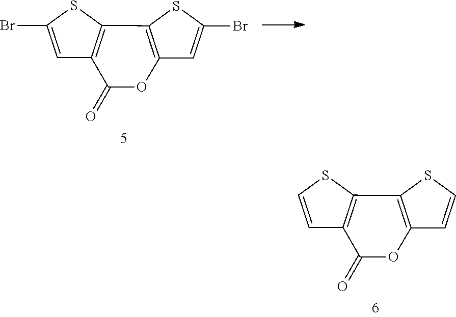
C1=C(Br)SC2=C1C(=O)OC1=C2SC(Br)=C1.C1=CSC2=C1C(=O)OC1=C2SC=C1
